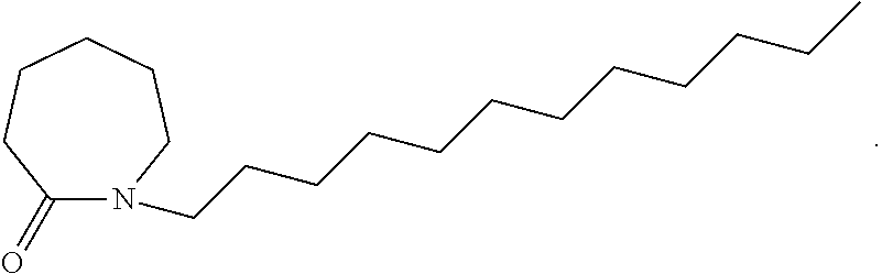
C1(=O)CCCCCN1CCCCCCCCCCCC
